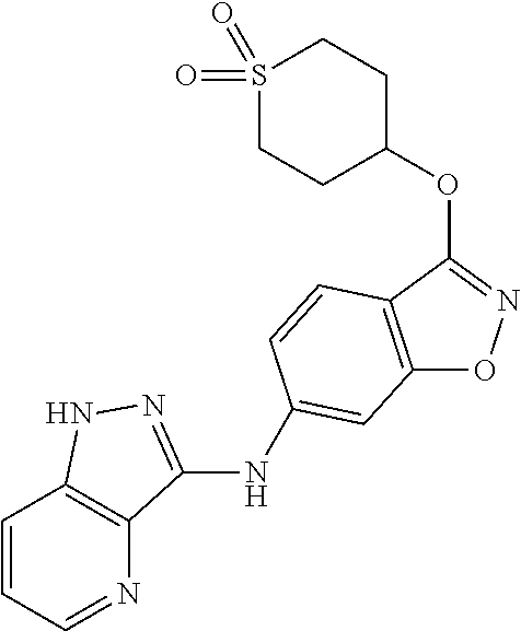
C12=C(C(OC3CCS(=O)(=O)CC3)=NO1)C=CC(NC1=NNC3=C1N=CC=C3)=C2
